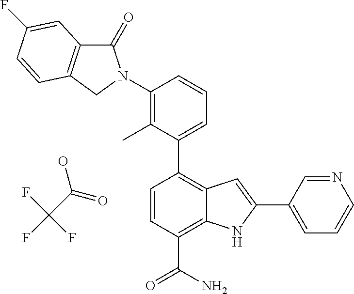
OC(C(F)(F)F)=O.C1(N2C(=O)C3=C(C2)C=CC(F)=C3)=C(C)C(C2=C3C(=C(C(N)=O)C=C2)NC(C2=CC=CN=C2)=C3)=CC=C1
